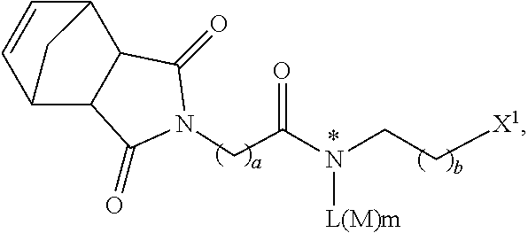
C12C3C=CC(C1C(=O)N(CC(N(CC[X1])[L(M)m])=O)C2=O)C3
